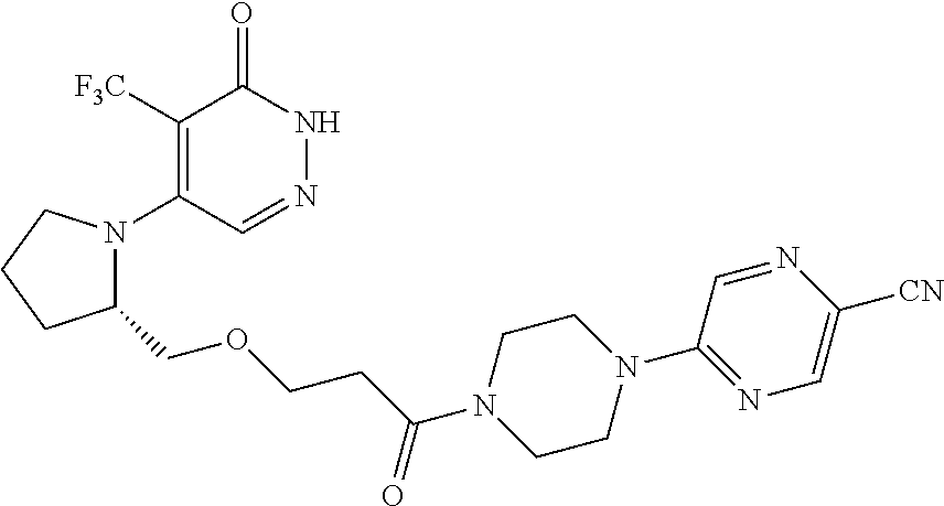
C1([F3C])=C(N2C(COCCC(=O)N3CCN(C4=NC=C([CN])N=C4)CC3)CCC2)C=NNC1=O
